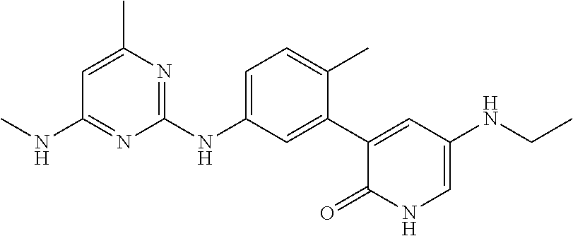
C1(NC2=CC=C(C)C(C3=CC(NCC)=CNC3=O)=C2)=NC(C)=CC(NC)=N1
